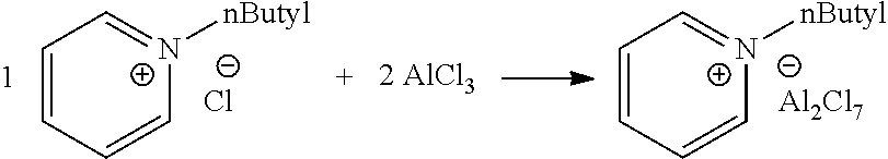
C1=C[N+]([nButyl])=CC=C1.[Cl-].C1=C[N+]([nButyl])=CC=C1.[Al2Cl7]
